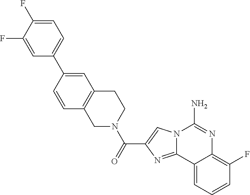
N12C(=NC(C(=O)N3CCC4=C(C3)C=CC(C3=CC=C(F)C(F)=C3)=C4)=C1)C1=CC=CC(F)=C1N=C2N
